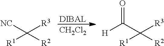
[NC]C([R3])([R2])[R1].[H]C(C([R3])([R2])[R1])=O.[DIBAL].[CH2Cl2]
